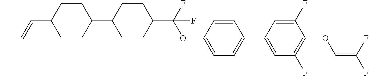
C1CC(C2CCC(C(F)(OC3=CC=C(C4=CC(F)=C(OC=C(F)F)C(F)=C4)C=C3)F)CC2)CCC1C=CC
